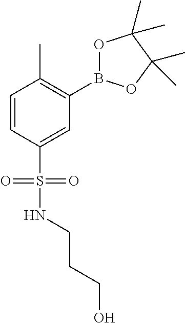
C1=CC(S(=O)(=O)NCCCO)=CC(B2OC(C)(C)C(C)(C)O2)=C1C
